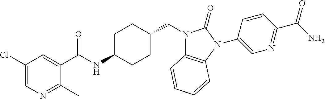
C1(C(NC2CCC(CN3C4=C(N(C5=CN=C(C(N)=O)C=C5)C3=O)C=CC=C4)CC2)=O)=CC(Cl)=CN=C1C
